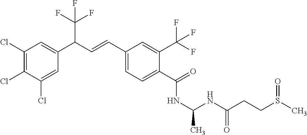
C1(Cl)=C(Cl)C(Cl)=CC(C(C=CC2=CC=C(C(=O)NC(NC(CCS(C)=O)=O)C)C(C(F)(F)F)=C2)C(F)(F)F)=C1
